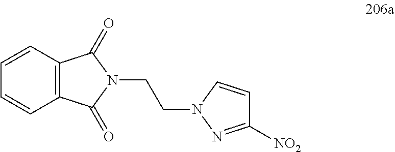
C1=CC2=C(C=C1)C(=O)N(CCN1N=C([NO2])C=C1)C2=O
